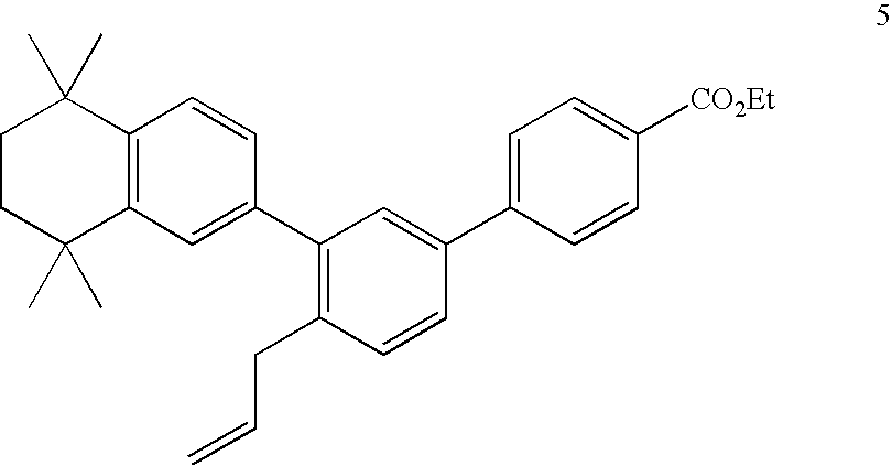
C12=C(C=C(C3=C(CC=C)C=CC(C4=CC=C([CO2Et])C=C4)=C3)C=C1)C(C)(C)CCC2(C)C
